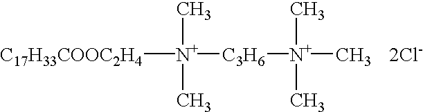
[C17H33COOC2H4][N+]([C3H6][N+](C)(C)C)(C)C.[2Cl-]
